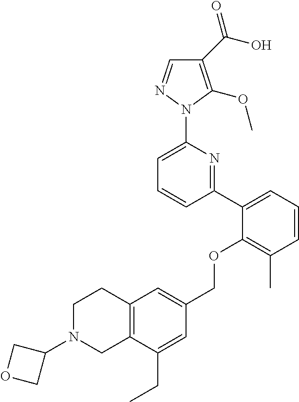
C1(C(O)=O)=C(OC)N(C2=CC=CC(C3=CC=CC(C)=C3OCC3=CC4=C(C(CC)=C3)CN(C3COC3)CC4)=N2)N=C1
